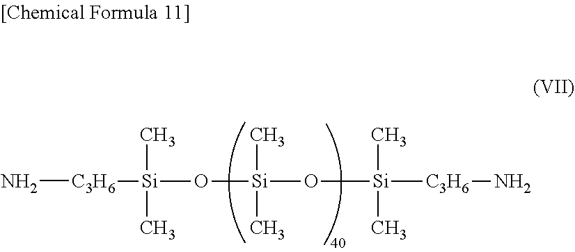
N[C3H6][Si](C)(C)O[Si](C)(C)O[Si](C)(C)[C3H6]N
